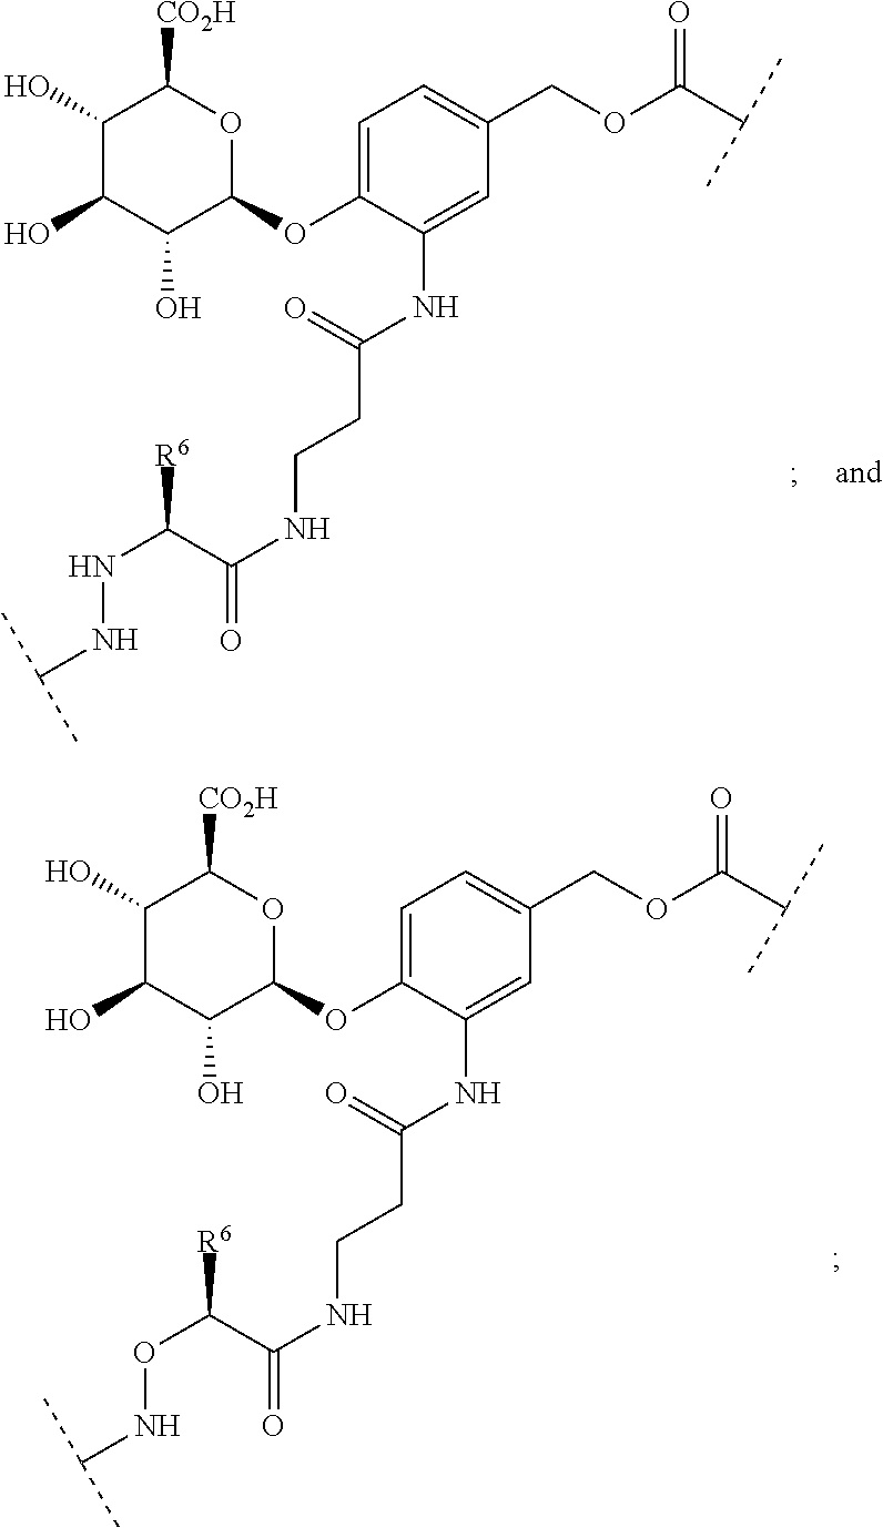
O(C(C(NCCC(NC1=CC(COC(C(C)C)=O)=CC=C1OC1OC([CO2H])C(O)C(O)C1O)=O)=O)[R6])NC(C)C.N(C(C(NCCC(NC1=CC(COC(C(C)C)=O)=CC=C1OC1OC([CO2H])C(O)C(O)C1O)=O)=O)[R6])NC(C)C
